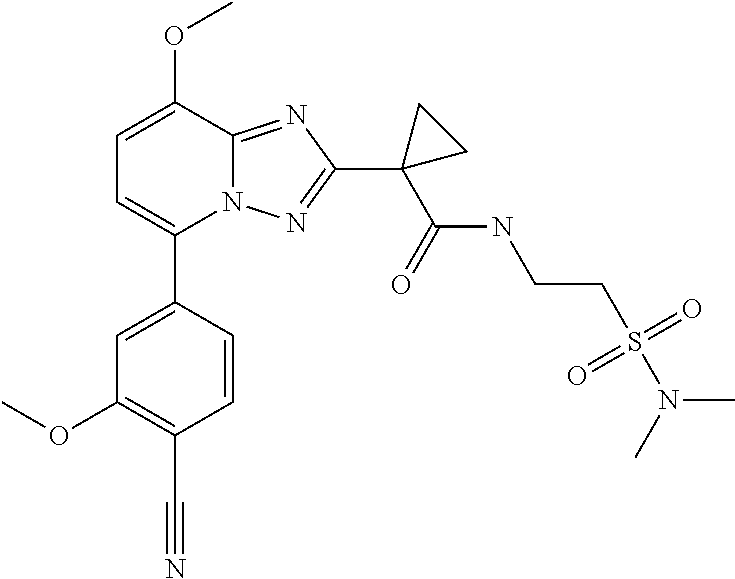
C1(OC)=C(C#N)C=CC(C2=CC=C(OC)C3=NC(C4(C(NCCS(=O)(N(C)C)=O)=O)CC4)=NN23)=C1
